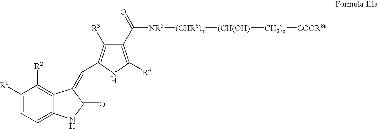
C1([R1])=CC=C2C(=C1[R2])C(=CC1=C([R3])C(C(=O)[NR5][(CHR6)n][(CH(OH)][CH2)p][COOR8a])=C([R4])N1)C(=O)N2
